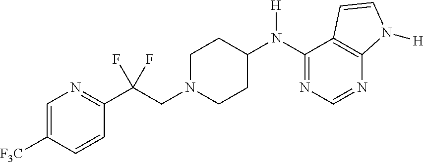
C1(N(C2CCN(CC(C3=NC=C([F3C])C=C3)(F)F)CC2)[H])=NC=NC2=C1C=CN2[H]
